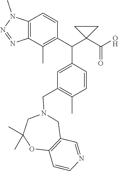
C12=C(C(C)=C(C(C3=CC(CN4CC(C)(C)OC5=C(C4)C=NC=C5)=C(C)C=C3)C3(C(O)=O)CC3)C=C1)N=NN2C
